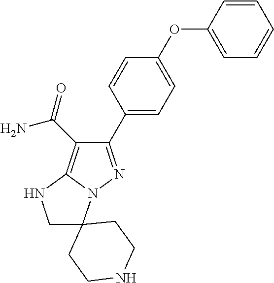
C1=CC(OC2=CC=C(C3=NN4C(=C3C(N)=O)NCC43CCNCC3)C=C2)=CC=C1
